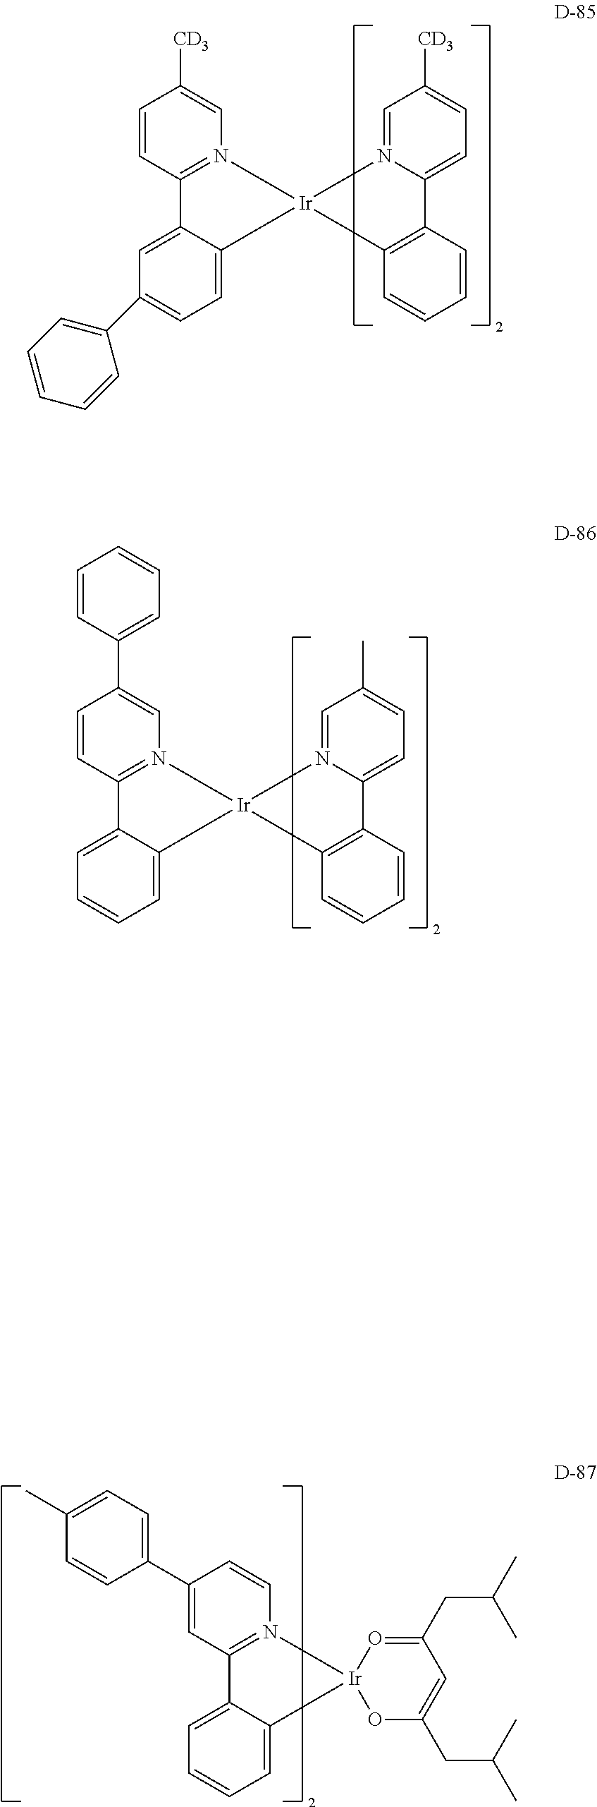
C1=C(C2=CC=C(C)C=C2)C=CN2=C1C1=CC=CC=C1[Ir]21OC(CC(C)C)=CC(CC(C)C)=O1.C1=CC2=N(C=C1[CD3])[Ir]1(C3=CC=C(C4=CC=CC=C4)C=C23)N2=CC([CD3])=CC=C2C2=C1C=CC=C2.C1=CC2=N(C=C1C1=CC=CC=C1)[Ir]1(C3=CC=CC=C23)N2=CC(C)=CC=C2C2=C1C=CC=C2
